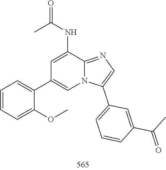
C1(C2=CC=CC=C2OC)=CN2C(=NC=C2C2=CC=CC(C(=O)C)=C2)C(NC(=O)C)=C1
